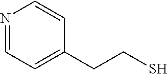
N1=CC=C(CCS)C=C1
